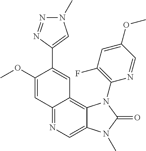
C12=NC=C3C(=C1C=C(C1=CN(C)N=N1)C(OC)=C2)N(C1=C(F)C=C(OC)C=N1)C(=O)N3C
